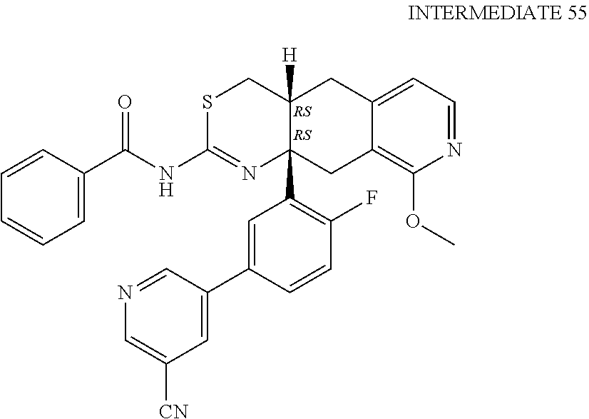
N1=CC=C2C(=C1OC)CC1(C3=C(F)C=CC(C4=CC([CN])=CN=C4)=C3)C([H])(C2)CSC(NC(C2=CC=CC=C2)=O)=N1
